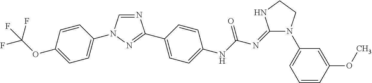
C1=CC(OC(F)(F)F)=CC=C1N1C=NC(C2=CC=C(NC(N=C3N(C4=CC=CC(OC)=C4)CCN3)=O)C=C2)=N1
